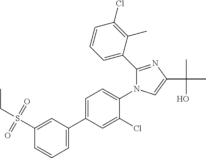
C1(C2=CC=CC(S(CC)(=O)=O)=C2)=CC=C(N2C(C3=CC=CC(Cl)=C3C)=NC(C(C)(O)C)=C2)C(Cl)=C1
